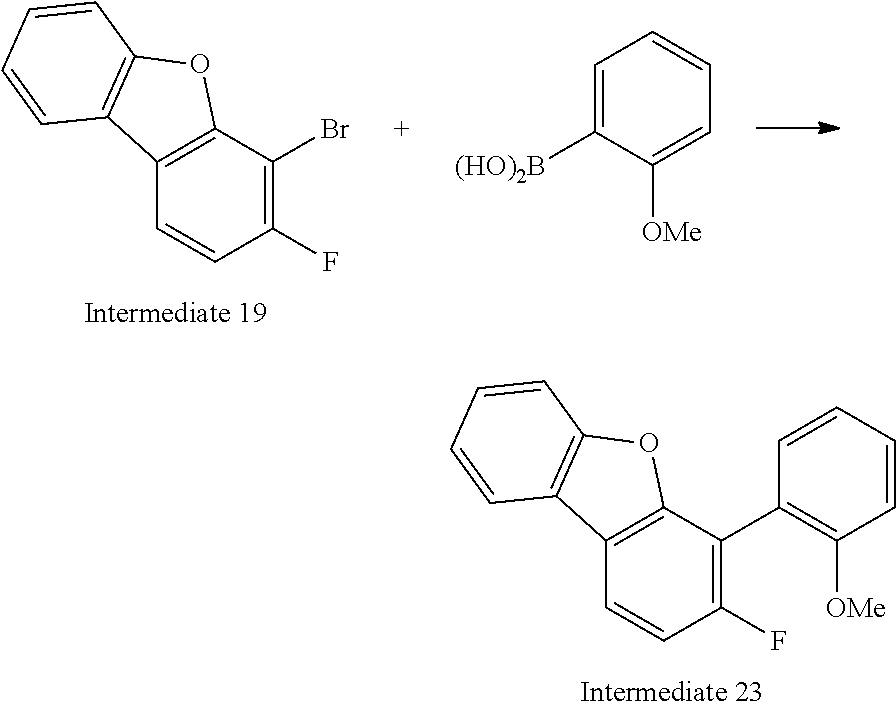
C1(F)=C(Br)C2=C(C=C1)C1=C(O2)C=CC=C1.C1=C([(HO)2B])C([OMe])=CC=C1.C1(F)=C(C2=C([OMe])C=CC=C2)C2=C(C=C1)C1=C(O2)C=CC=C1
